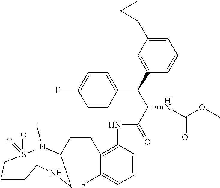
C12CN(S(=O)(=O)CCC1)C(CCC1=C(NC(C(C(C3=CC(C4CC4)=CC=C3)C3=CC=C(F)C=C3)NC(OC)=O)=O)C=CC=C1F)CN2
